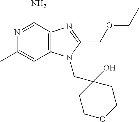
CC1=C(C)N=C(N)C2=C1N(CC1(O)CCOCC1)C(COCC)=N2
